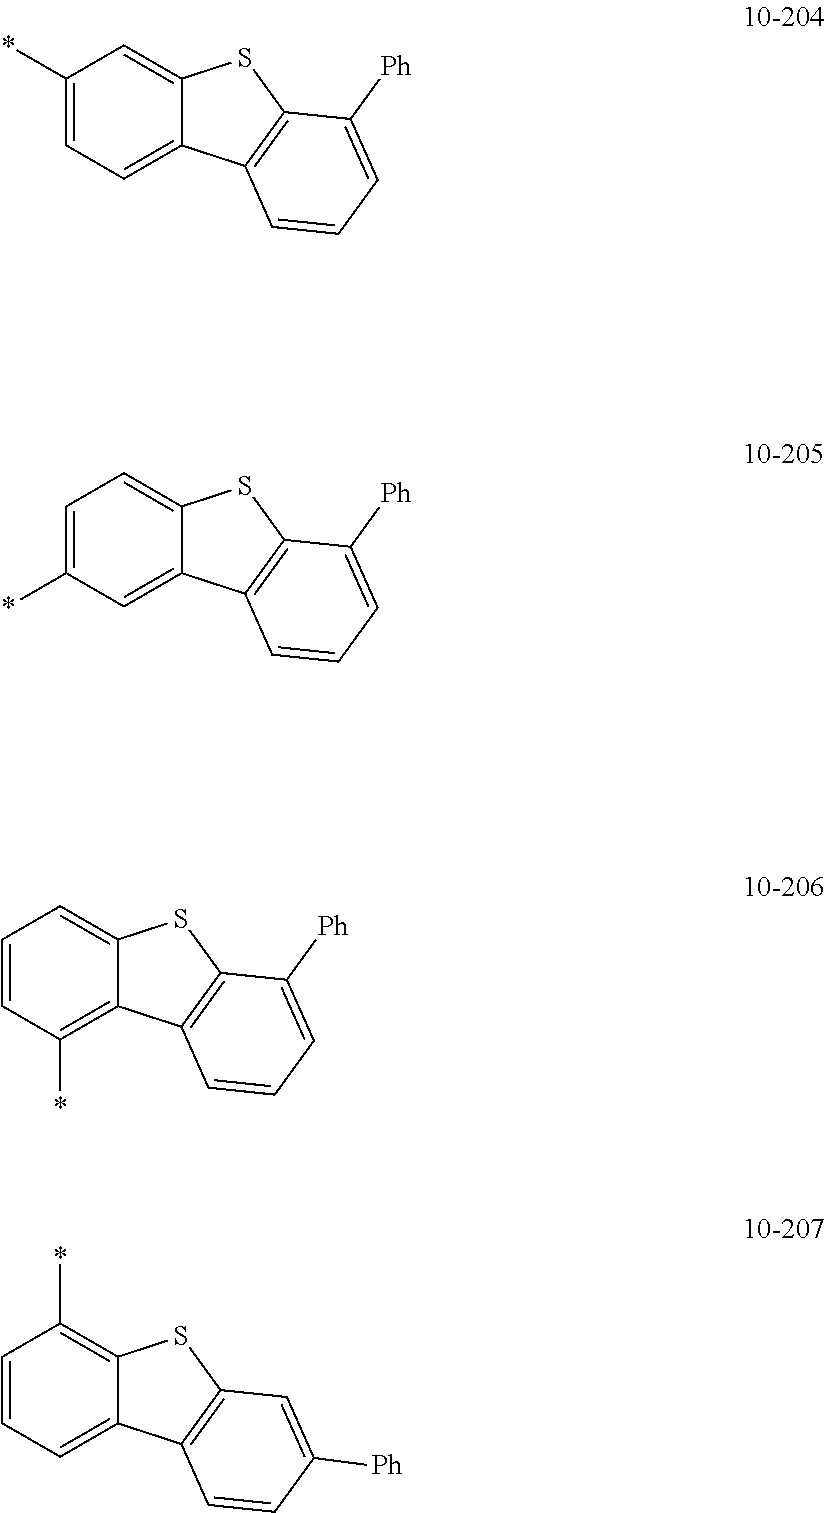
C1=CC(*)=C2C(=C1)SC1=C2C=CC=C1[Ph].C1=CC=C2C(=C1*)SC1=C2C=CC([Ph])=C1.C1(*)=CC=C2C(=C1)SC1=C2C=CC=C1[Ph].C1=C(*)C=C2C(=C1)SC1=C2C=CC=C1[Ph]
